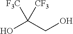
OC(CO)([F3C])[CF3]
